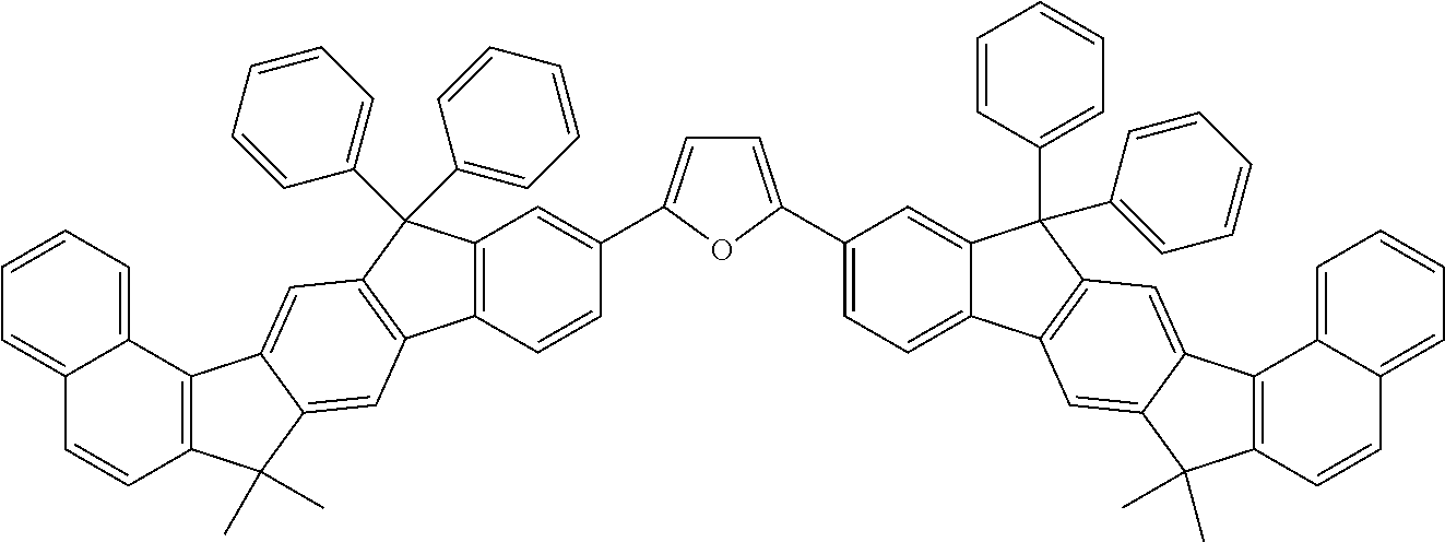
C12=C(C=CC(C3=CC=C(C4=CC=C5C(=C4)C(C4=CC=CC=C4)(C4=CC=CC=C4)C4=C5C=C5C(=C4)C4=C(C5(C)C)C=CC5=CC=CC=C45)O3)=C1)C1=C(C2(C2=CC=CC=C2)C2=CC=CC=C2)C=C2C(=C1)C(C)(C)C1=C2C2=CC=CC=C2C=C1
